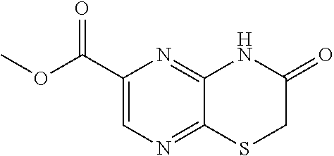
C1(C(OC)=O)=CN=C2C(=N1)NC(=O)CS2
